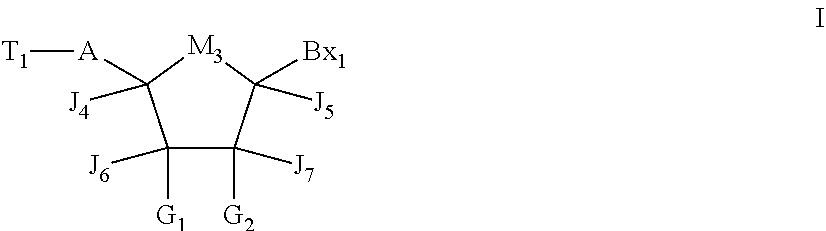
[M3]1C([J4])([A][T1])C([G1])([J6])C([G2])([J7])C1([J5])[Bx1]
